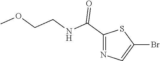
C1=C(Br)SC(C(NCCOC)=O)=N1
